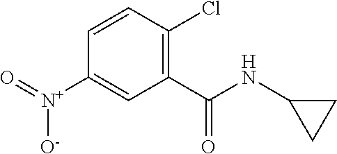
C1=CC(Cl)=C(C(NC2CC2)=O)C=C1[N+](=O)[O-]
